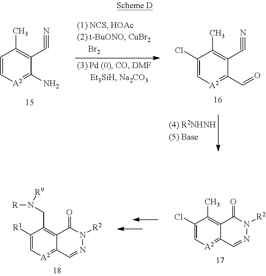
C1(Cl)=C[A2]=C(C=O)C(C#N)=C1C.C1=C[A2]=C(N)C(C#N)=C1C.C1([R1])=C[A2]=C2C(=C1CN([R])[R9])C(=O)N([R2])N=C2.C1(Cl)=C[A2]=C2C(=C1C)C(=O)N([R2])N=C2
